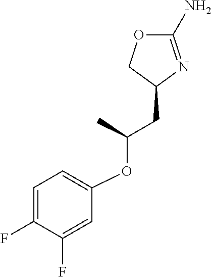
C1(N)=NC(CC(OC2=CC=C(F)C(F)=C2)C)CO1
